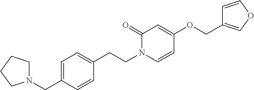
N1(CC2=CC=C(CCN3C=CC(OCC4=COC=C4)=CC3=O)C=C2)CCCC1
